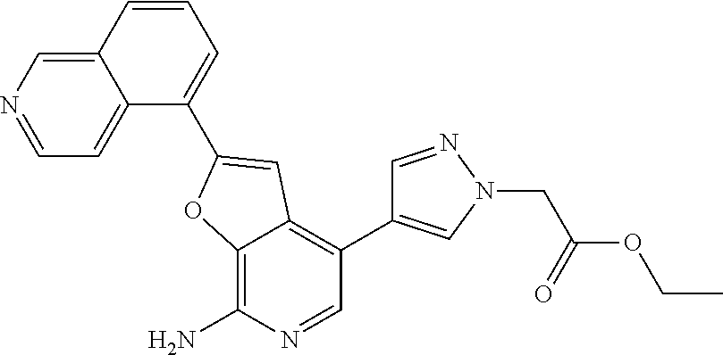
C12=C(N)N=CC(C3=CN(CC(OCC)=O)N=C3)=C1C=C(C1=CC=CC3=CN=CC=C13)O2
